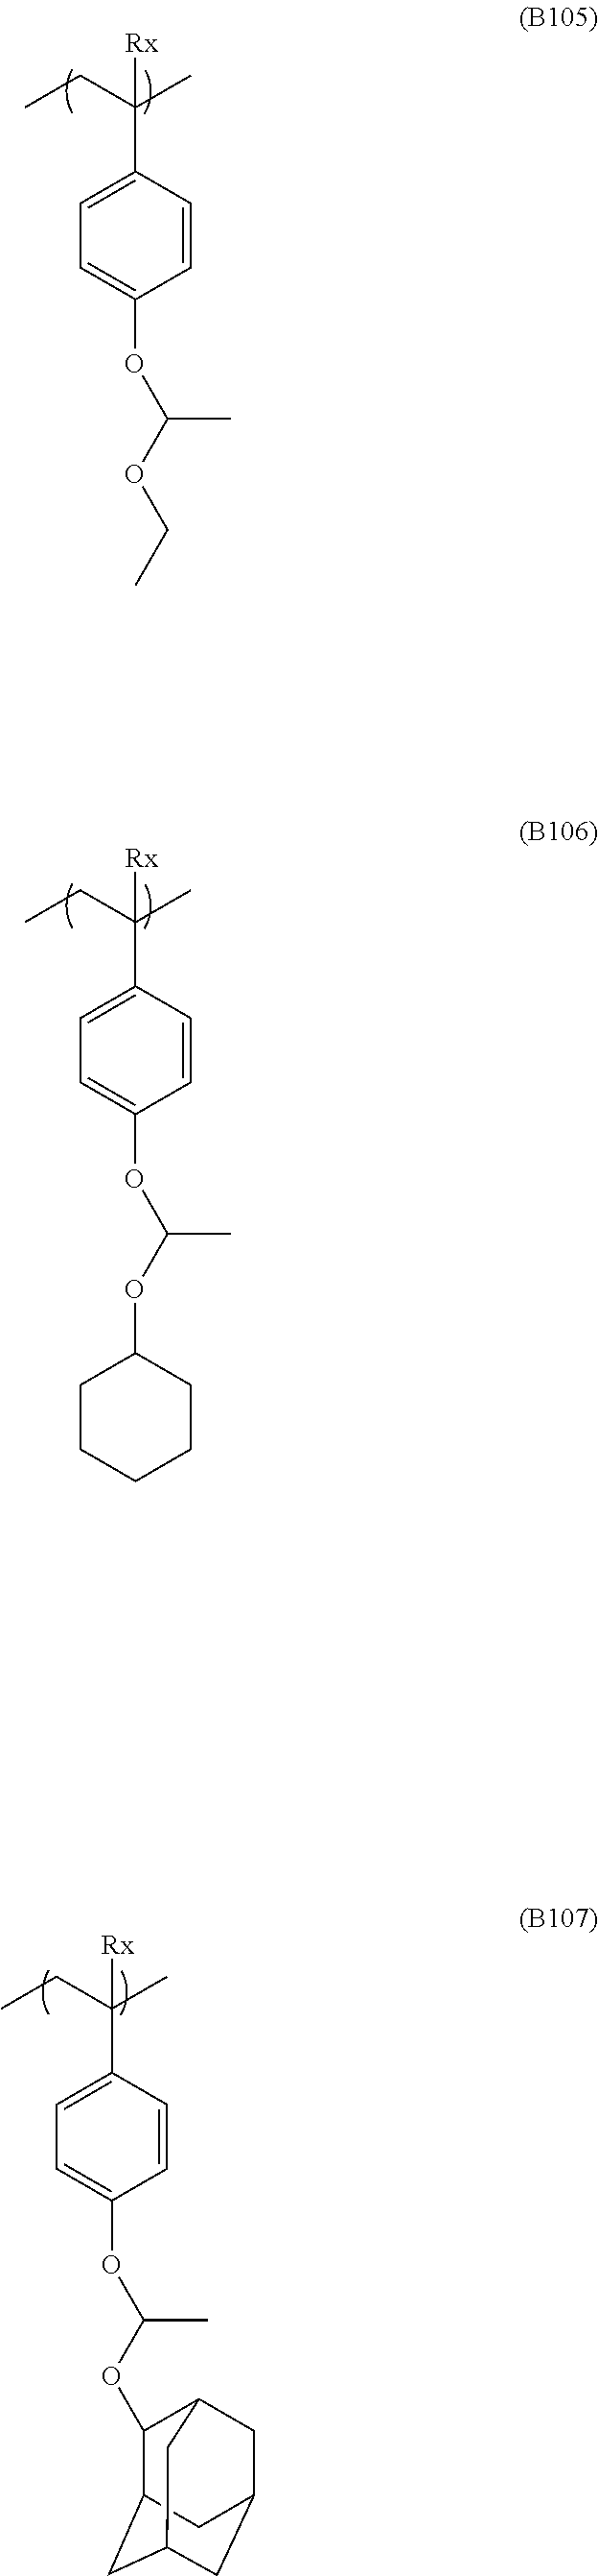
CCC(C)([Rx])C1=CC=C(OC(OCC)C)C=C1.CCC(C)([Rx])C1=CC=C(OC(OC2CCCCC2)C)C=C1.CCC(C)([Rx])C1=CC=C(OC(OC2C3CC4CC(CC2C4)C3)C)C=C1
